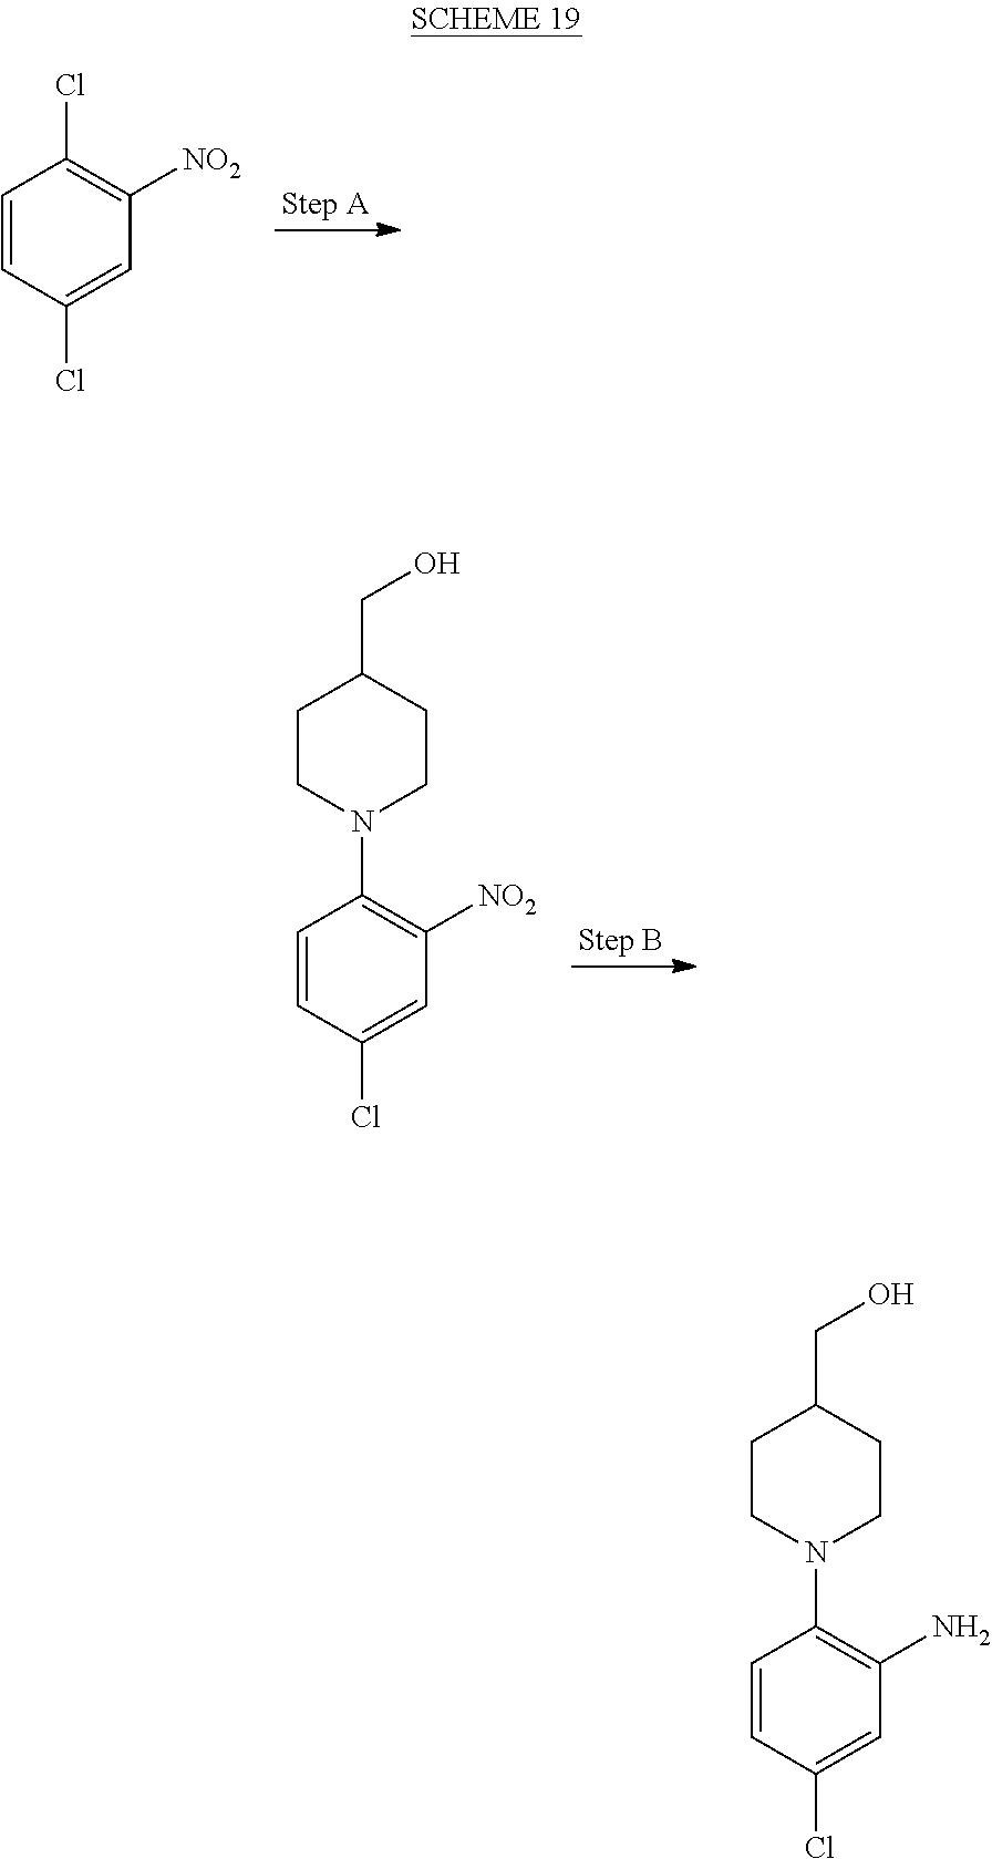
C1=CC(Cl)=CC([NO2])=C1Cl.C1=CC(Cl)=CC([NO2])=C1N1CCC(CO)CC1.C1=CC(Cl)=CC(N)=C1N1CCC(CO)CC1
